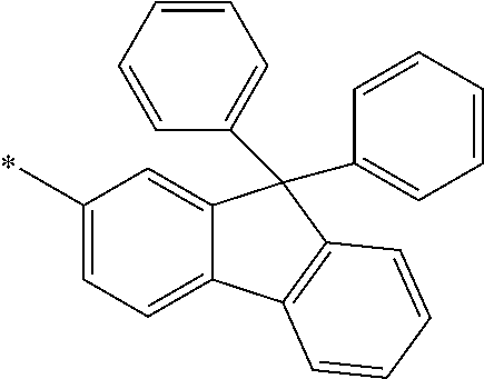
C1(C)=CC=C2C(=C1)C(C1=CC=CC=C1)(C1=CC=CC=C1)C1=C2C=CC=C1
